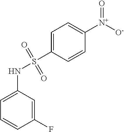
C1(F)=CC(NS(=O)(=O)C2=CC=C([N+](=O)[O-])C=C2)=CC=C1
